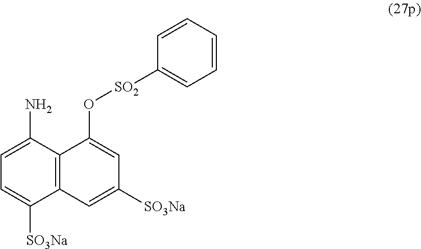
C1=C(N)C2=C(C([SO3Na])=C1)C=C([SO3Na])C=C2O[SO2]C1=CC=CC=C1
